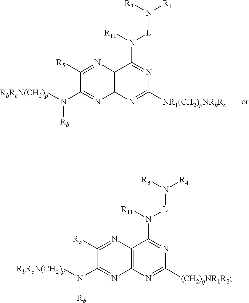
C12=C(N=C([NR1(CH2)pNRbRc])N=C1N([R11])[L]N([R4])[R3])N=C(N([RbRcN(CH2)p])[Rb])C([R5])=N2.C12=C(N=C([(CH2)qNR1R2])N=C1N([R11])[L]N([R4])[R3])N=C(N([RbRcN(CH2)p])[Rb])C([R5])=N2
